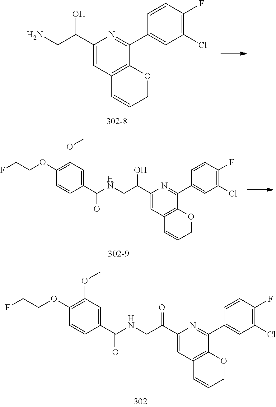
C1(C(CNC(C2=CC(OC)=C(OCCF)C=C2)=O)=O)=CC2=C(C(C3=CC(Cl)=C(F)C=C3)=N1)OCC=C2.C1(C(O)CN)=CC2=C(C(C3=CC(Cl)=C(F)C=C3)=N1)OCC=C2.C1(C(CNC(C2=CC(OC)=C(OCCF)C=C2)=O)O)=CC2=C(C(C3=CC(Cl)=C(F)C=C3)=N1)OCC=C2
